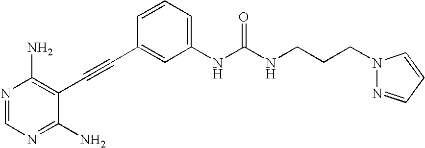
N1=CN=C(N)C(C#CC2=CC(NC(=O)NCCCN3N=CC=C3)=CC=C2)=C1N
